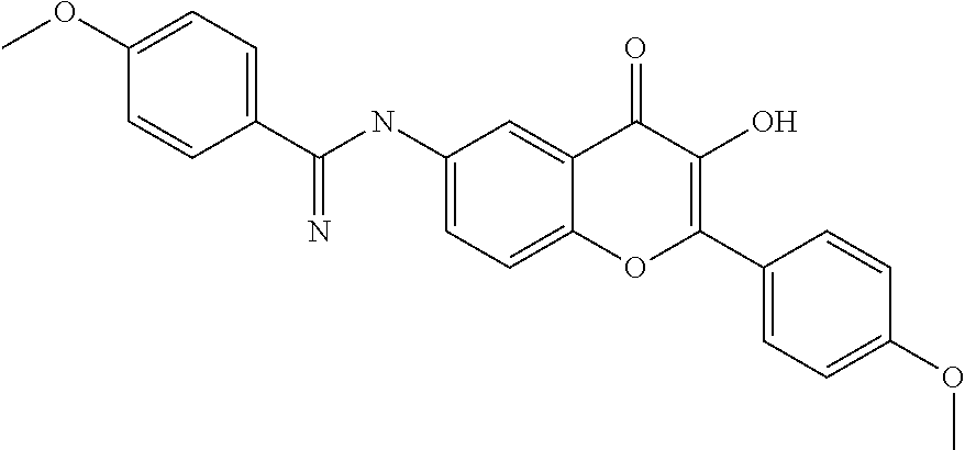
C(NC1=CC=C2C(=C1)C(=O)C(O)=C(C1=CC=C(OC)C=C1)O2)(C1=CC=C(OC)C=C1)=N
